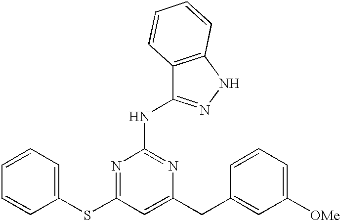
C1(SC2=NC(NC3=NNC4=C3C=CC=C4)=NC(CC3=CC([OMe])=CC=C3)=C2)=CC=CC=C1
